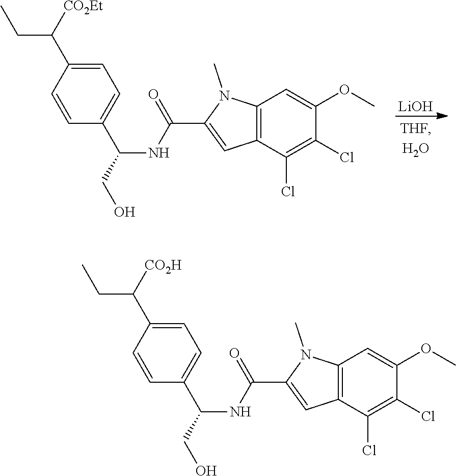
[LiOH].C1=C(C([CO2Et])CC)C=CC(C(CO)NC(C2=CC3=C(N2C)C=C(OC)C(Cl)=C3Cl)=O)=C1.C1=C(C([CO2H])CC)C=CC(C(CO)NC(C2=CC3=C(N2C)C=C(OC)C(Cl)=C3Cl)=O)=C1
